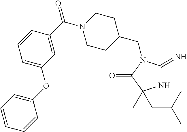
N1C(=N)N(CC2CCN(C(C3=CC(OC4=CC=CC=C4)=CC=C3)=O)CC2)C(=O)C1(CC(C)C)C
